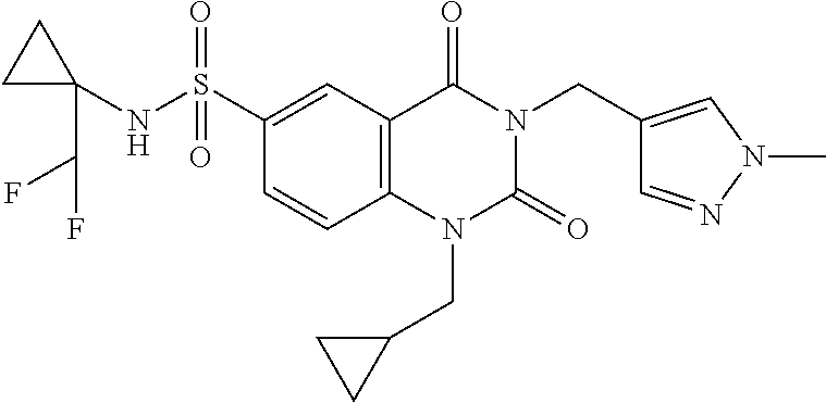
C(N1C(=O)N(CC2CC2)C2=C(C1=O)C=C(S(=O)(=O)NC1(C(F)F)CC1)C=C2)C1=CN(C)N=C1
